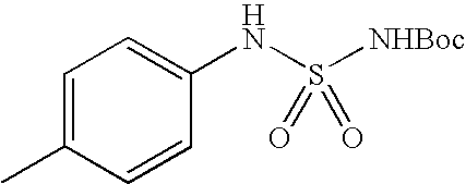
N(S([NHBoc])(=O)=O)C1=CC=C(C)C=C1
